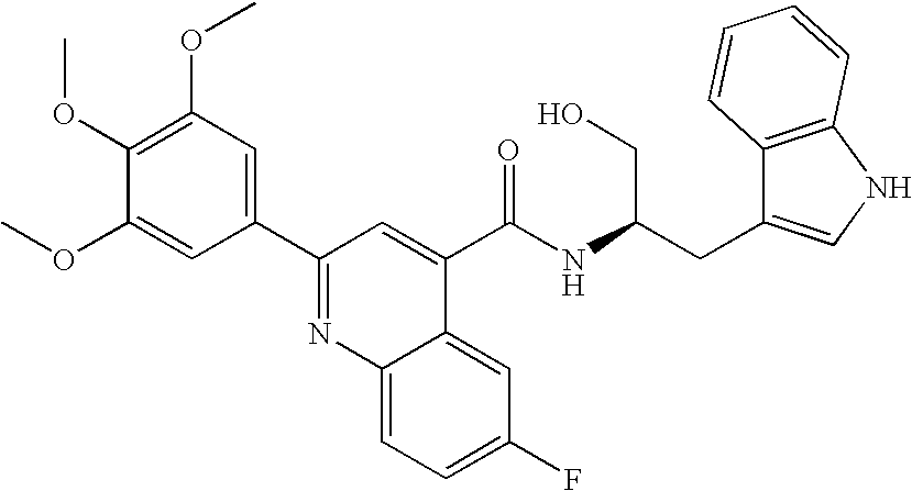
C1(C2=NC3=CC=C(F)C=C3C(C(=O)NC(CO)CC3=CNC4=C3C=CC=C4)=C2)=CC(OC)=C(OC)C(OC)=C1
